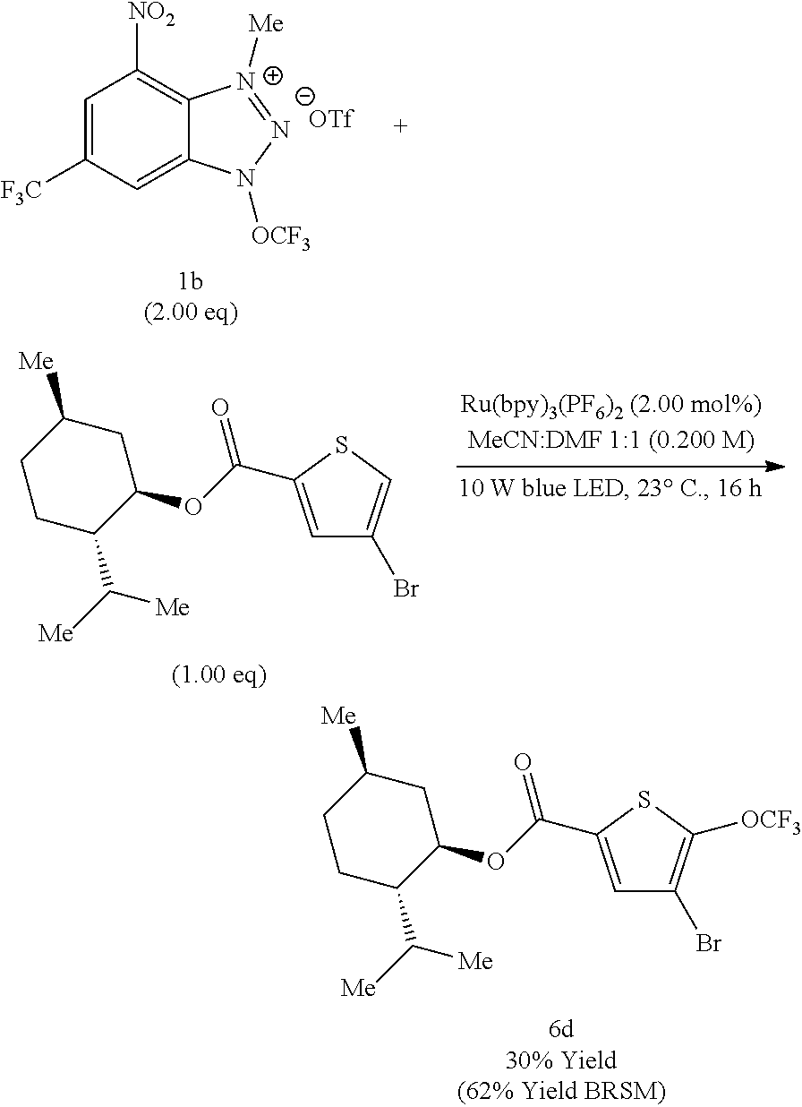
C1=C([F3C])C=C2C(=C1[NO2])[N+]([Me])=[N-]N2[OCF3].[1b(2.00 eq)].C1=C(C(OC2C(C([Me])[Me])CCC([Me])C2)=O)SC([OCF3])=C1Br.C1=C(C(OC2C(C([Me])[Me])CCC([Me])C2)=O)SC=C1Br
